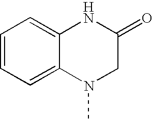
C1=CC=C2C(=C1)NC(=O)CN2C
